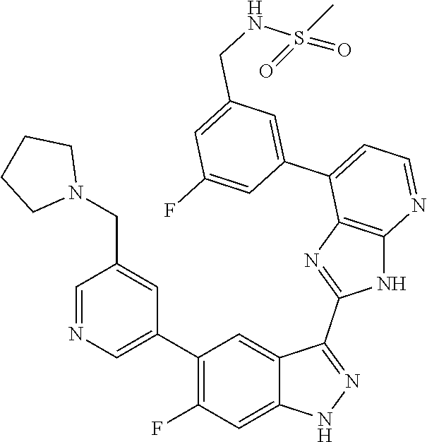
C1=NC=C(C2=C(F)C=C3C(=C2)C(C2=NC4=C(N2)N=CC=C4C2=CC(CNS(=O)(C)=O)=CC(F)=C2)=NN3)C=C1CN1CCCC1
